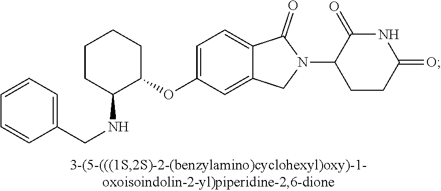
C1=C(OC2CCCCC2NCC2=CC=CC=C2)C=C2C(=C1)C(=O)N(C1CCC(=O)NC1=O)C2
